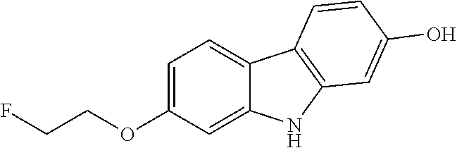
C1(OCCF)=CC=C2C(=C1)NC1=C2C=CC(O)=C1
